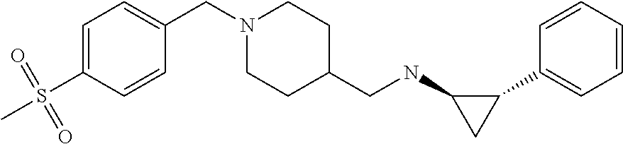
C1=CC=CC(C2C(NCC3CCN(CC4=CC=C(S(C)(=O)=O)C=C4)CC3)C2)=C1
